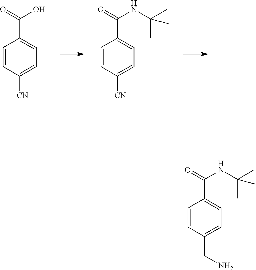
C1=CC([CN])=CC=C1C(O)=O.C1=CC([CN])=CC=C1C(NC(C)(C)C)=O.C1=CC(CN)=CC=C1C(NC(C)(C)C)=O
